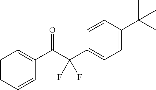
C1=CC=CC(C(C(C2=CC=C(C(C)(C)C)C=C2)(F)F)=O)=C1
